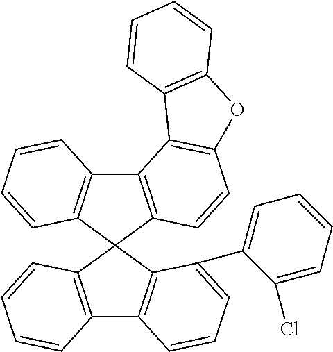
C12=C(C=CC=C1)C1(C3=C2C=CC=C3C2=CC=CC=C2Cl)C2=C(C3=C1C=CC1=C3C3=C(O1)C=CC=C3)C=CC=C2
